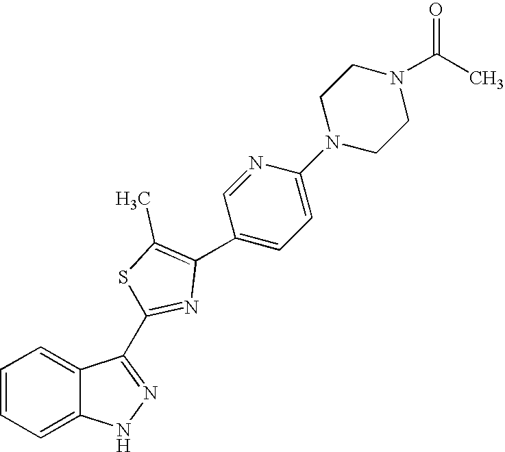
C1=CC=C2C(=C1)NN=C2C1=NC(C2=CC=C(N3CCN(C(C)=O)CC3)N=C2)=C(C)S1
